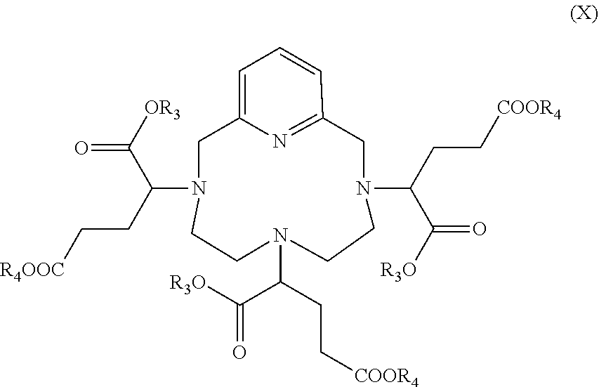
N1(C(C([OR3])=O)CC[R4OOC])CC2=CC=CC(=N2)CN(C(CC[COOR4])C([R3O])=O)CCN(C(C([R3O])=O)CC[COOR4])CC1
